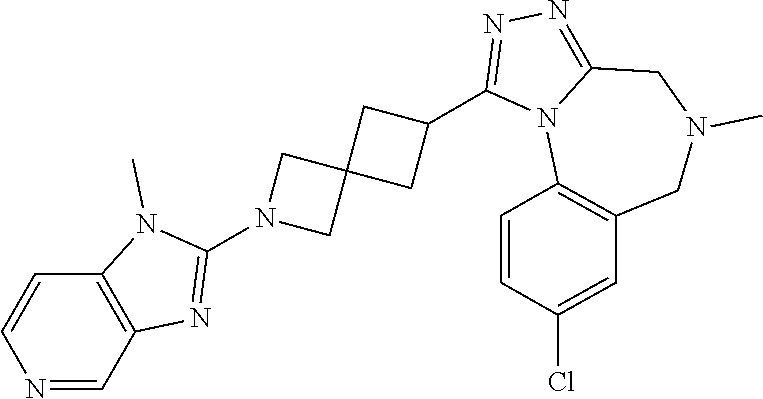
N1=CC2=C(C=C1)N(C)C(N1CC3(C1)CC(C1=NN=C4N1C1=C(CN(C)C4)C=C(Cl)C=C1)C3)=N2
